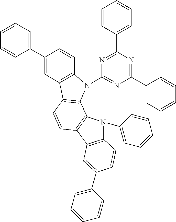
C1(C2=CC3=C(C=C2)N(C2=NC(C4=CC=CC=C4)=NC(C4=CC=CC=C4)=N2)C2=C3C=CC3=C2N(C2=CC=CC=C2)C2=C3C=C(C3=CC=CC=C3)C=C2)=CC=CC=C1
